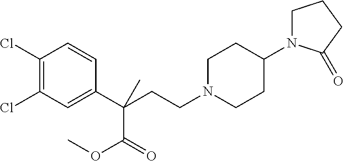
C1N(CCC(C2=CC(Cl)=C(Cl)C=C2)(C(OC)=O)C)CCC(N2CCCC2=O)C1
